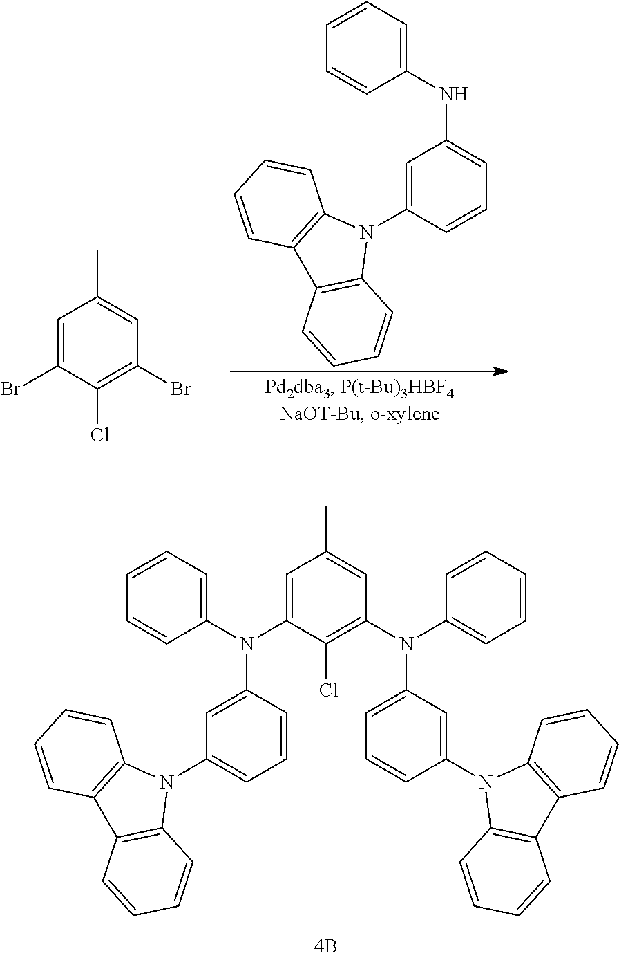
C1=C(Br)C(Cl)=C(Br)C=C1C.C1=CC=C(NC2=CC=CC(N3C4=C(C5=C3C=CC=C5)C=CC=C4)=C2)C=C1.C1=C(N(C2=CC(N3C4=C(C5=C3C=CC=C5)C=CC=C4)=CC=C2)C2=CC=CC=C2)C(Cl)=C(N(C2=CC=CC(N3C4=C(C5=C3C=CC=C5)C=CC=C4)=C2)C2=CC=CC=C2)C=C1C
